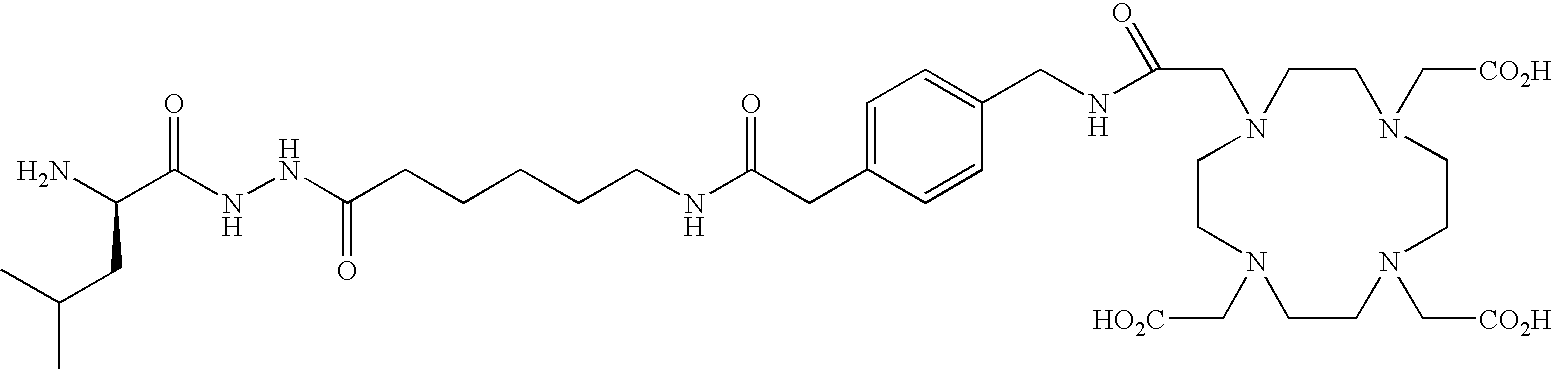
C1=C(CC(NCCCCCC(NNC(C(N)CC(C)C)=O)=O)=O)C=CC(CNC(=O)CN2CCN(C[CO2H])CCN(C[CO2H])CCN(C[HO2C])CC2)=C1
